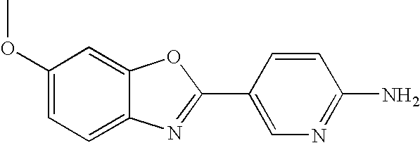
C1=C(OC)C=C2C(=C1)N=C(C1=CN=C(N)C=C1)O2
